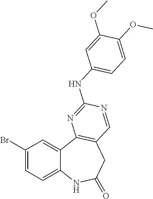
C1(Br)=CC=C2C(=C1)C1=C(CC(=O)N2)C=NC(NC2=CC=C(OC)C(OC)=C2)=N1
